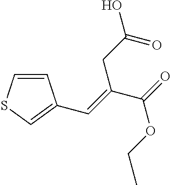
C1=CSC=C1C=C(C(=O)OCC)CC(O)=O
